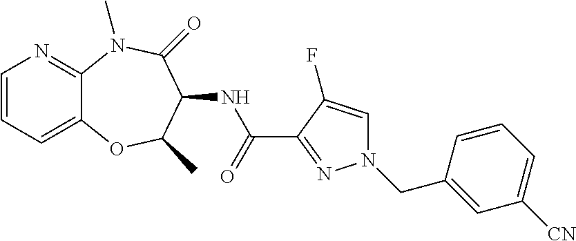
C1=CC=C2C(=N1)N(C)C(=O)C(NC(C1=NN(CC3=CC([CN])=CC=C3)C=C1F)=O)C(C)O2
